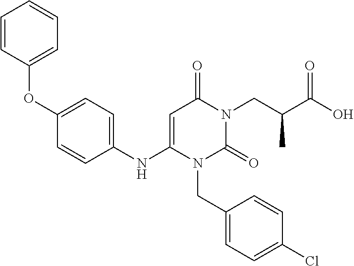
C1=CC(OC2=CC=C(NC3=CC(=O)N(CC(C(O)=O)C)C(=O)N3CC3=CC=C(Cl)C=C3)C=C2)=CC=C1
